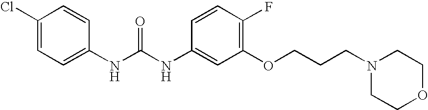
C1=C(Cl)C=CC(NC(NC2=CC(OCCCN3CCOCC3)=C(F)C=C2)=O)=C1
